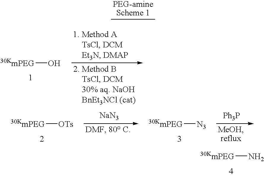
[30KmPEG][OTs].[NaN3].[30KmPEG][N3].[Ph3P].[30KmPEG]N.[30KmPEG]O
